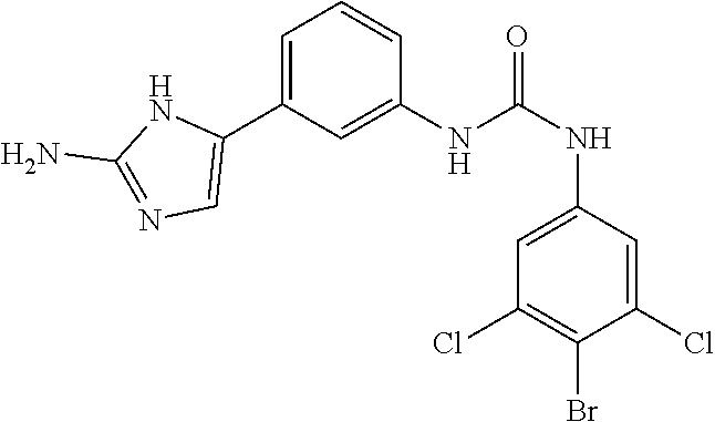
C1(NC(NC2=CC(Cl)=C(Br)C(Cl)=C2)=O)=CC(C2=CN=C(N)N2)=CC=C1
